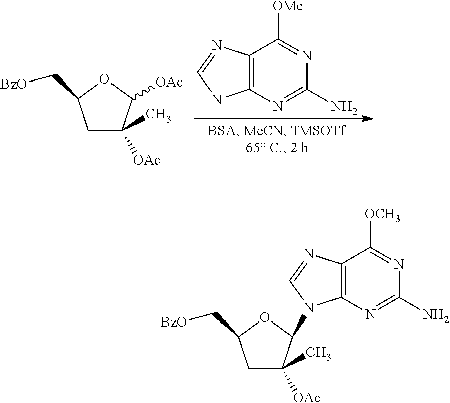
C1C([OAc])(C)C(N2C3=C(C([OCH3])=NC(N)=N3)N=C2)OC1C[BzO].C12=C(N=C(N)N=C1[OMe])NC=N2.C1C([OAc])(C)C([OAc])OC1C[BzO]
